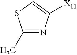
C1(C)=NC([X11])=CS1
